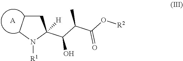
C1CCN([R1])C1(C(C(C(O[R2])=O)C)O)[H].[A]
